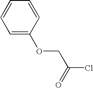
C1=C(OCC(Cl)=O)C=CC=C1
